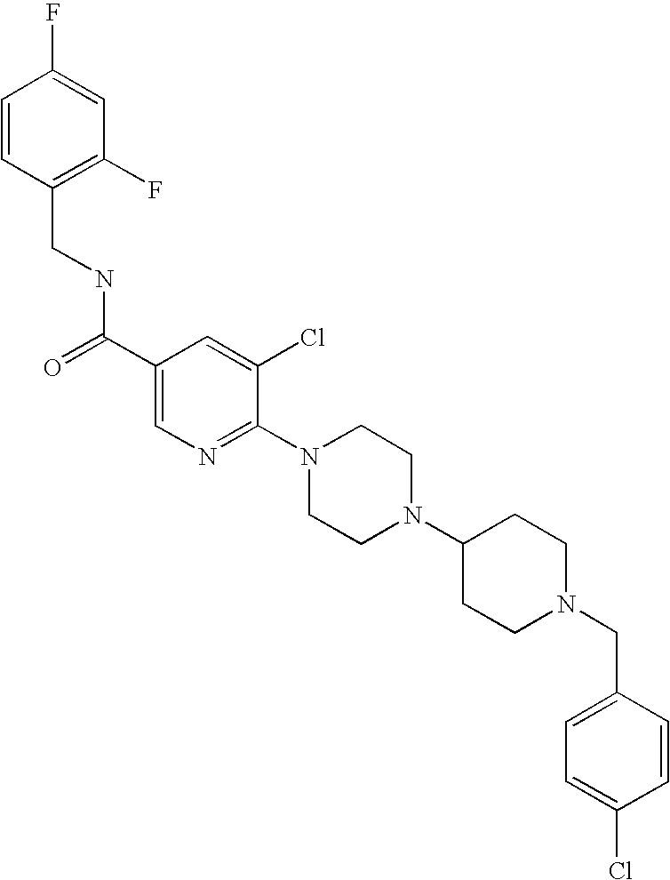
C1=CC(CNC(C2=CN=C(N3CCN(C4CCN(CC5=CC=C(Cl)C=C5)CC4)CC3)C(Cl)=C2)=O)=C(F)C=C1F
